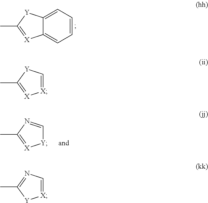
C1=CC=C2C(=C1)[X]=C(C)[Y]2.[Y]1C=NC(C)=[X]1.[X]1=C[Y]C(C)=[X]1.[X]1=CN=C(C)[Y]1
